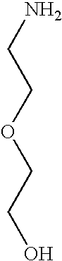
C(COCCO)N
